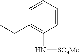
C1=CC=CC(CC)=C1N[SO3Me]
